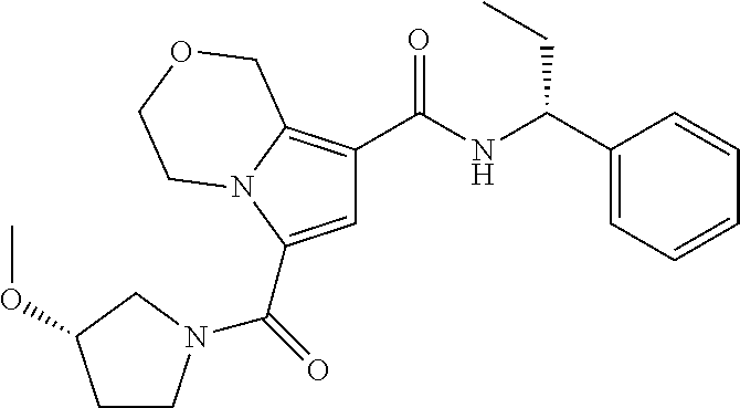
C(=O)(C1=CC(C(NC(C2=CC=CC=C2)CC)=O)=C2N1CCOC2)N1CCC(OC)C1
